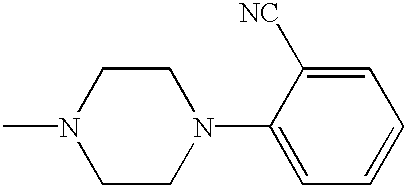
C1CN(C2=CC=CC=C2[NC])CCN1C
